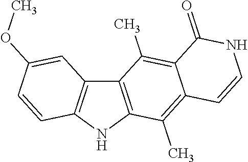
C12=C(NC3=C1C=C(OC)C=C3)C(C)=C1C(=C2C)C(=O)NC=C1
